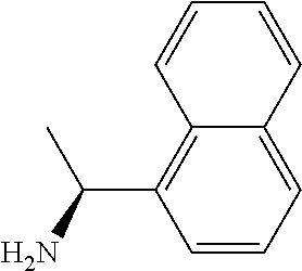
C1=CC=C2C(=C1C(N)C)C=CC=C2
